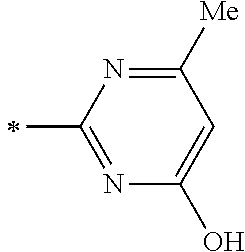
C1([Me])=NC(C)=NC(O)=C1
